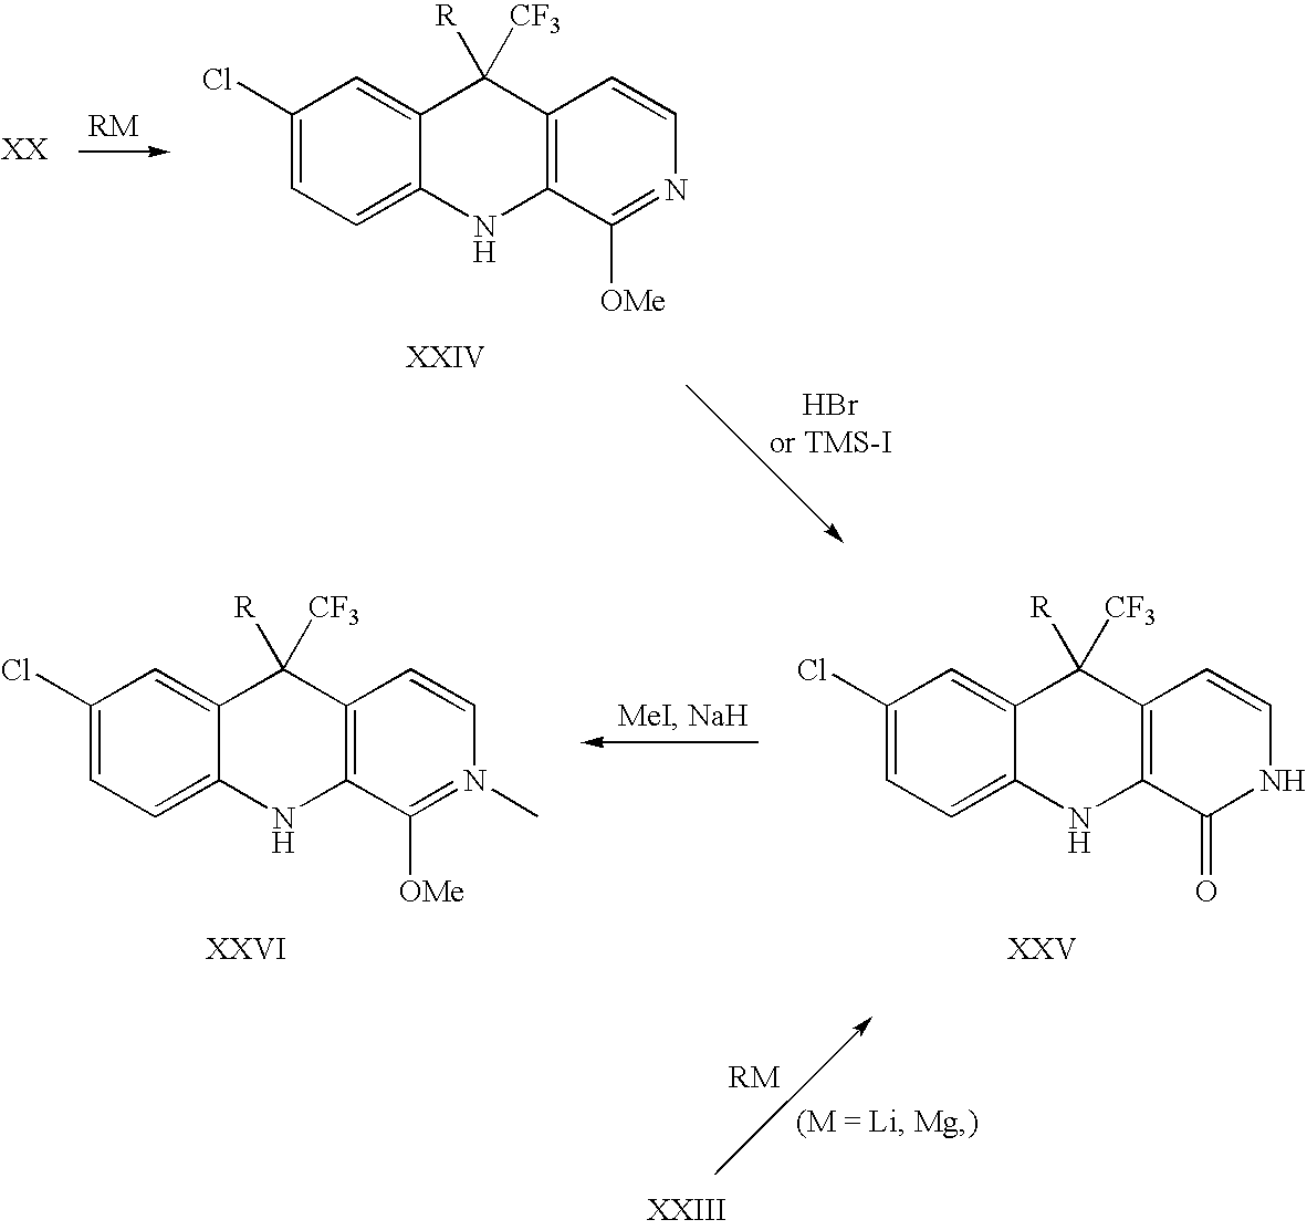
C1(Cl)=CC=C2C(=C1)C([R])([CF3])C1=C(N2)C([OMe])=NC=C1.C1(Cl)=CC=C2C(=C1)C([R])([CF3])C1=C(N2)C([OMe])=N(C)C=C1.C1(Cl)=CC=C2C(=C1)C([R])([CF3])C1=C(N2)C(=O)NC=C1
